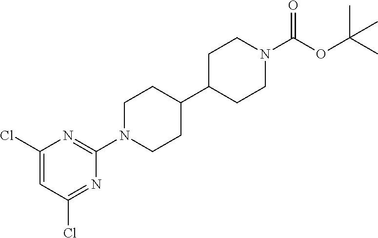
C1(Cl)=CC(Cl)=NC(N2CCC(C3CCN(C(OC(C)(C)C)=O)CC3)CC2)=N1
